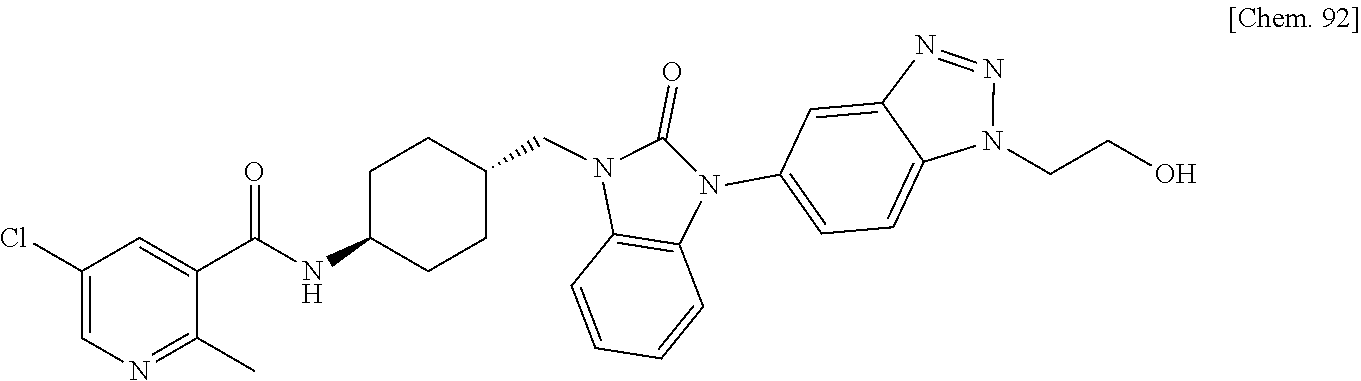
C1(C)=NC=C(Cl)C=C1C(=O)NC1CCC(CN2C(=O)N(C3=CC=C4C(=C3)N=NN4CCO)C3=C2C=CC=C3)CC1
